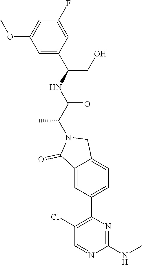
C1=C(C(NC(C(N2C(=O)C3=CC(C4=C(Cl)C=NC(NC)=N4)=CC=C3C2)C)=O)CO)C=C(F)C=C1OC
